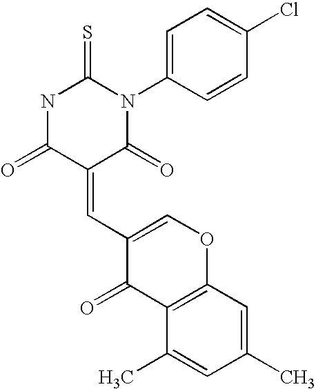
N1C(=O)C(=CC2=COC3=C(C2=O)C(C)=CC(C)=C3)C(=O)N(C2=CC=C(Cl)C=C2)C1=S
